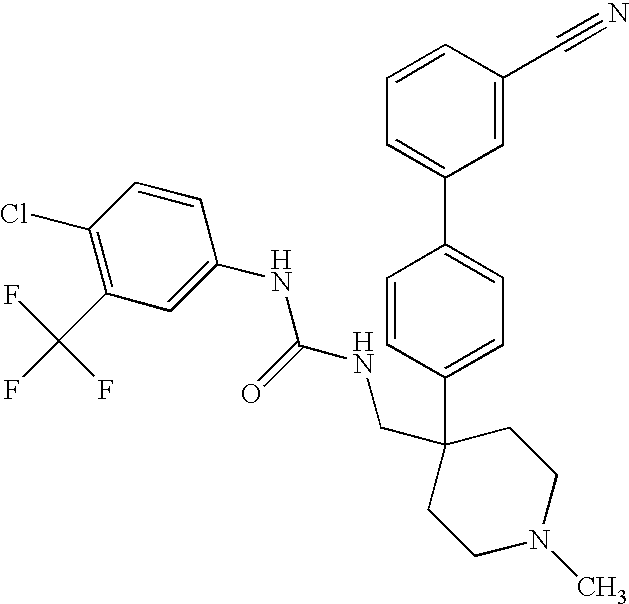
C1=C(C2(CNC(NC3=CC(C(F)(F)F)=C(Cl)C=C3)=O)CCN(C)CC2)C=CC(C2=CC=CC(C#N)=C2)=C1
